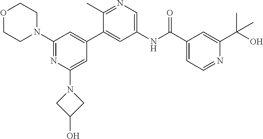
O1CCN(C2=NC(N3CC(O)C3)=CC(C3=CC(NC(C4=CC=NC(C(O)(C)C)=C4)=O)=CN=C3C)=C2)CC1
